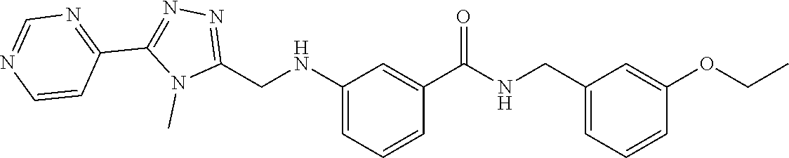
N1(C)C(CNC2=CC=CC(C(=O)NCC3=CC=CC(OCC)=C3)=C2)=NN=C1C1=NC=NC=C1
